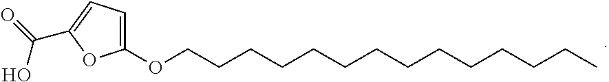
O(CCCCCCCCCCCCCC)C1=CC=C(C(=O)O)O1
